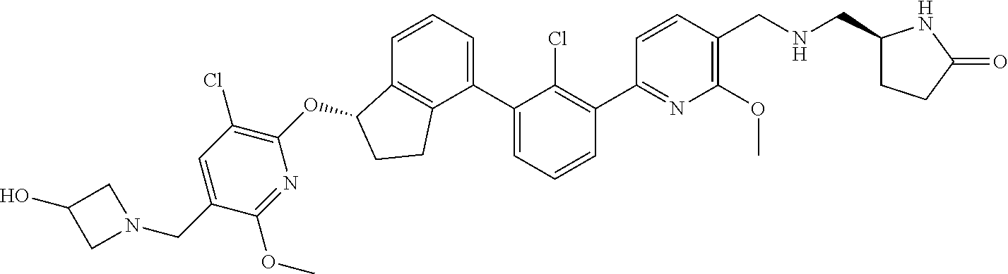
O(C1C2=C(CC1)C(C1=CC=CC(C3=NC(OC)=C(CNCC4CCC(=O)N4)C=C3)=C1Cl)=CC=C2)C1=C(Cl)C=C(CN2CC(O)C2)C(OC)=N1
